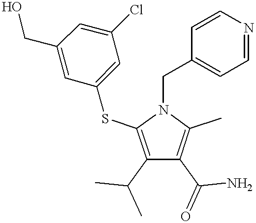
C1(C(C)C)=C(SC2=CC(Cl)=CC(CO)=C2)N(CC2=CC=NC=C2)C(C)=C1C(=O)N
